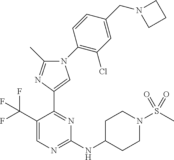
C1(NC2CCN(S(C)(=O)=O)CC2)=NC=C(C(F)(F)F)C(C2=CN(C3=C(Cl)C=C(CN4CCC4)C=C3)C(C)=N2)=N1
